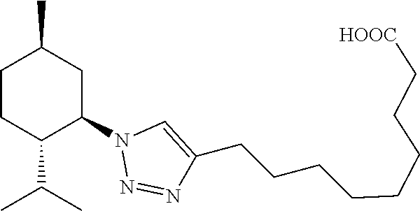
C1CC(C(C)C)C(N2N=NC(CCCCCCCC[HOOC])=C2)CC1C
